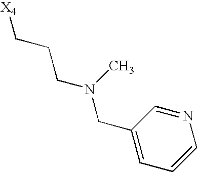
[X4]CCCN(C)CC1=CC=CN=C1
